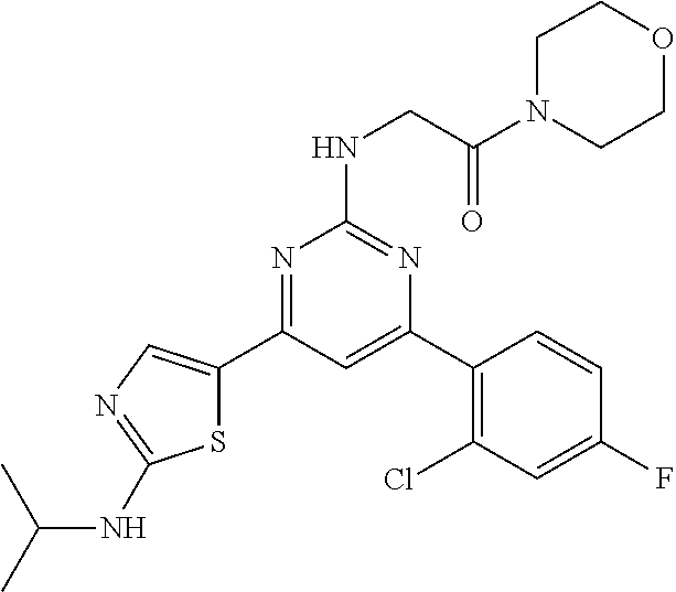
N1=C(C2=CN=C(NC(C)C)S2)C=C(C2=C(Cl)C=C(F)C=C2)N=C1NCC(N1CCOCC1)=O
